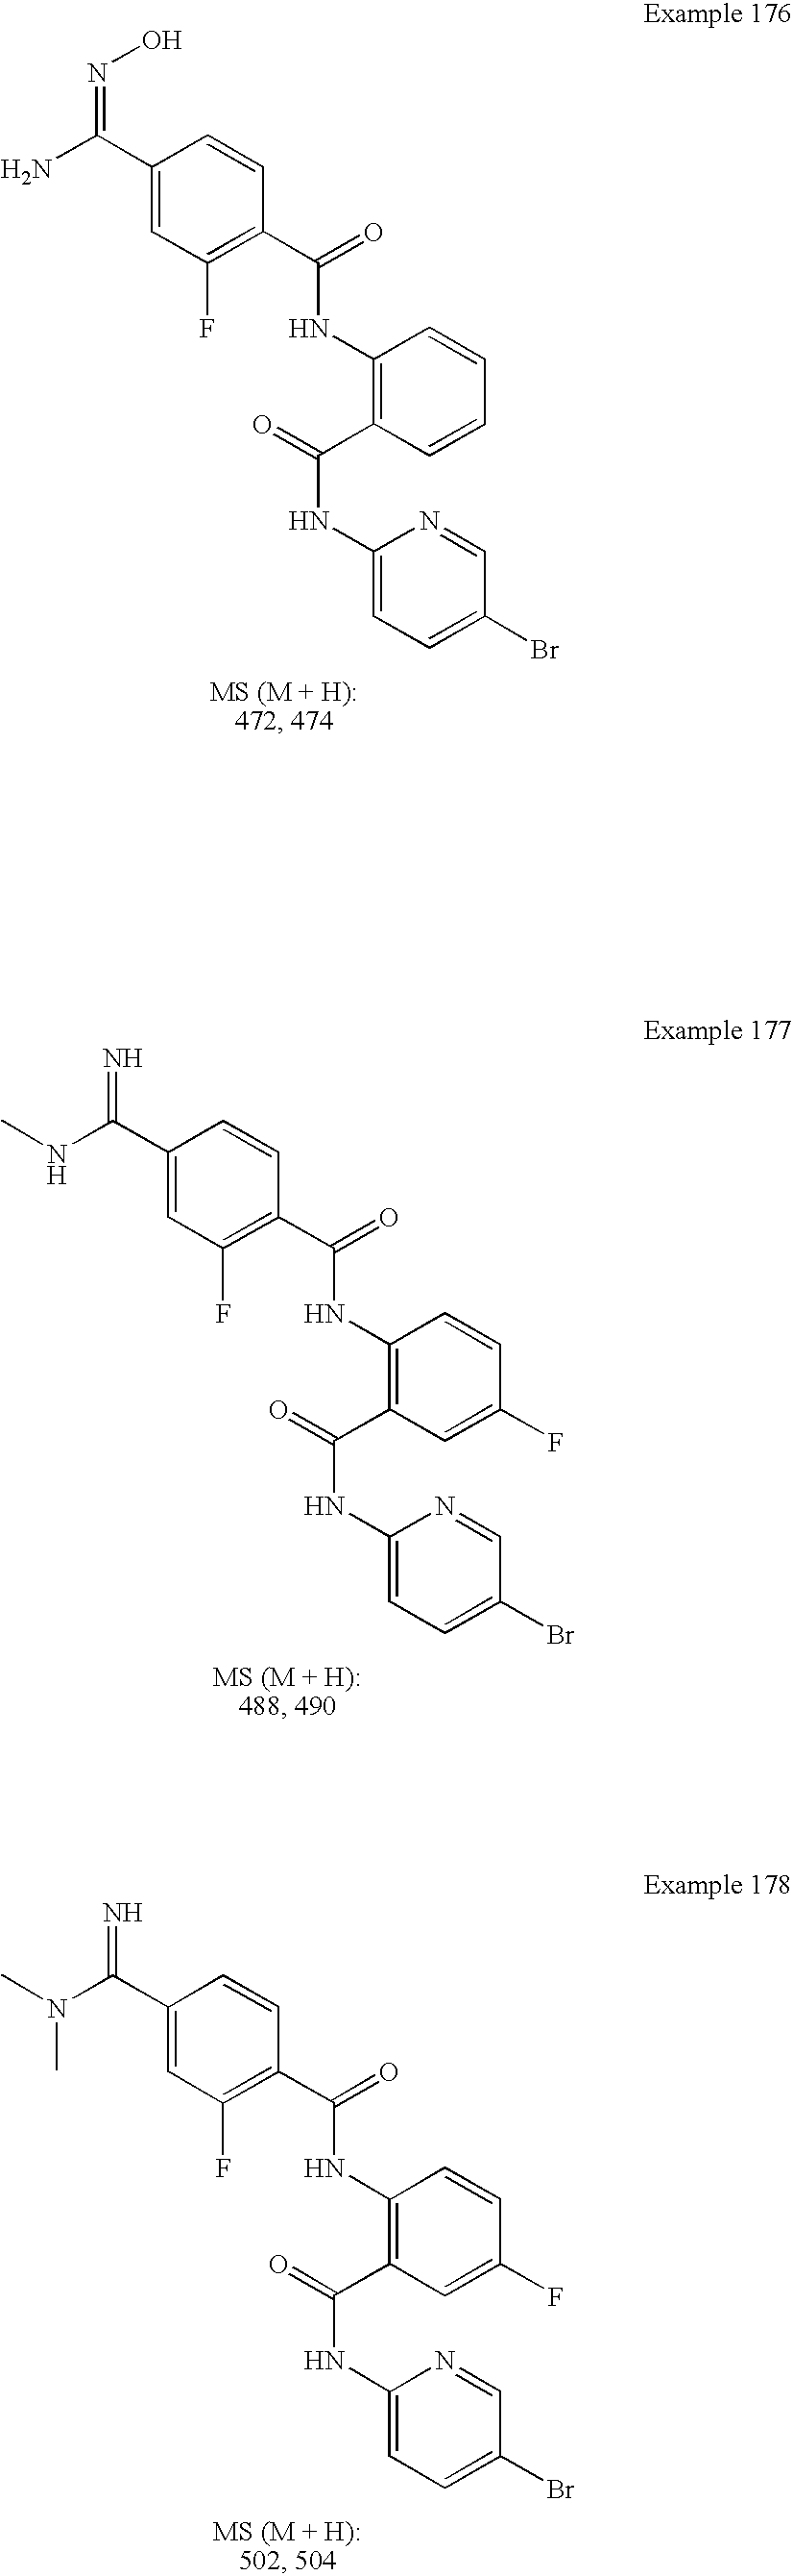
C(C1=CC(F)=C(C(=O)NC2=C(C(=O)NC3=CC=C(Br)C=N3)C=CC=C2)C=C1)(N)=NO.C(C1=CC(F)=C(C(=O)NC2=C(C(=O)NC3=CC=C(Br)C=N3)C=C(F)C=C2)C=C1)(NC)=N.C(C1=CC(F)=C(C(=O)NC2=C(C(=O)NC3=CC=C(Br)C=N3)C=C(F)C=C2)C=C1)(N(C)C)=N
